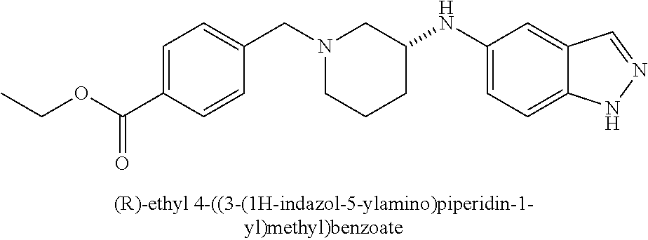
N1(CC2=CC=C(C(OCC)=O)C=C2)CCCC(NC2=CC=C3C(=C2)C=NN3)C1
